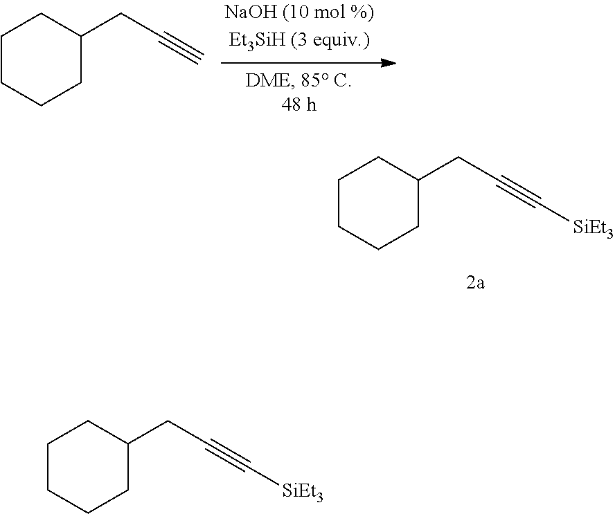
C1CCCC(CC#C)C1.C1CCCC(CC#C[SiEt3])C1.C1CCCC(CC#C[SiEt3])C1
